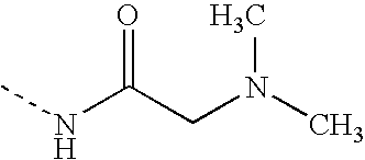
CNC(CN(C)C)=O
